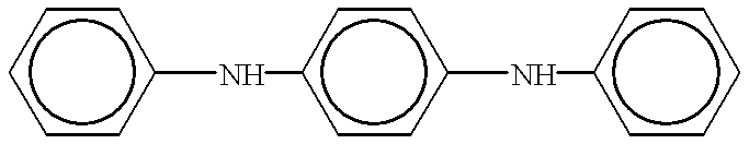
c1ccc(Nc2ccc(Nc3ccccc3)cc2)cc1
